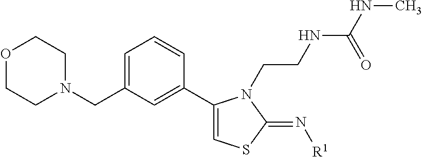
C1=C(CN2CCOCC2)C=C(C2=CSC(=N[R1])N2CCNC(NC)=O)C=C1
